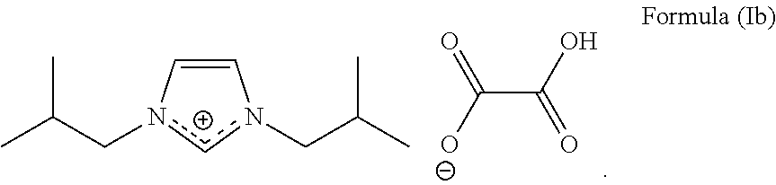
C1=Cn(CC(C)C)cn1CC(C)C.C(C(=O)O)(=O)[O-]
